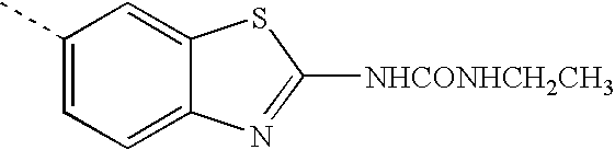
C1(C)=CC=C2C(=C1)SC([NHCONHCH2CH3])=N2
